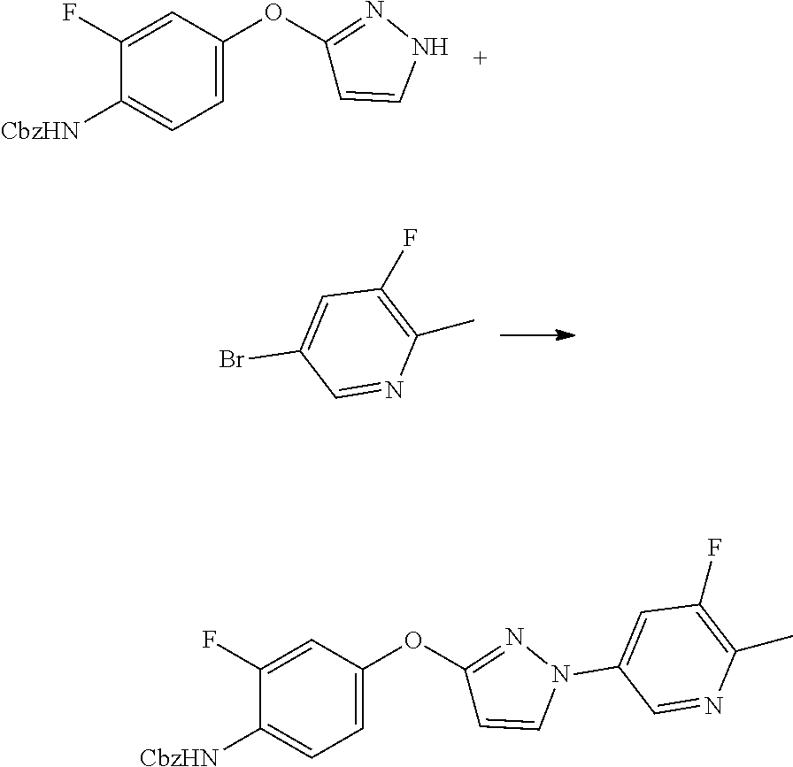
C1(F)=CC(OC2=NNC=C2)=CC=C1[CbzHN].C1=NC(C)=C(F)C=C1Br.C1(F)=CC(OC2=NN(C3=CC(F)=C(C)N=C3)C=C2)=CC=C1[CbzHN]
